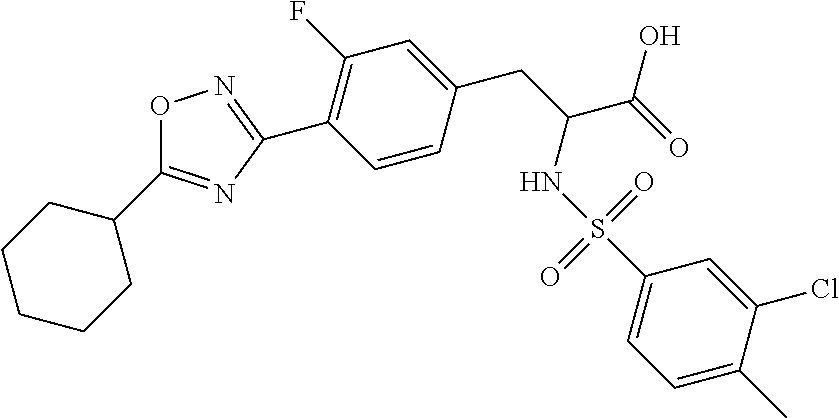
C1CCCC(C2=NC(C3=C(F)C=C(CC(C(=O)O)NS(C4=CC=C(C)C(Cl)=C4)(=O)=O)C=C3)=NO2)C1
